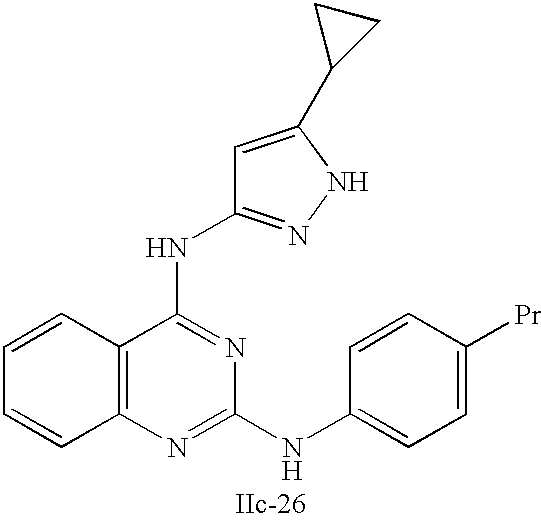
C12=C(N=C(NC3=CC=C([Pr])C=C3)N=C1NC1=NNC(C3CC3)=C1)C=CC=C2
